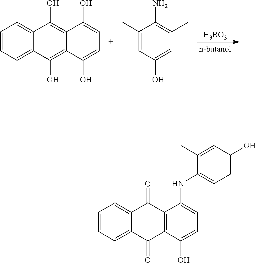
C1=CC=C2C(=C1)C(=O)C1=C(C2=O)C(O)=CC=C1NC1=C(C)C=C(O)C=C1C.[H3BO3].C1=C(C)C(N)=C(C)C=C1O.C1=CC=C2C(=C1)C(O)=C1C(=C2O)C(O)=CC=C1O
